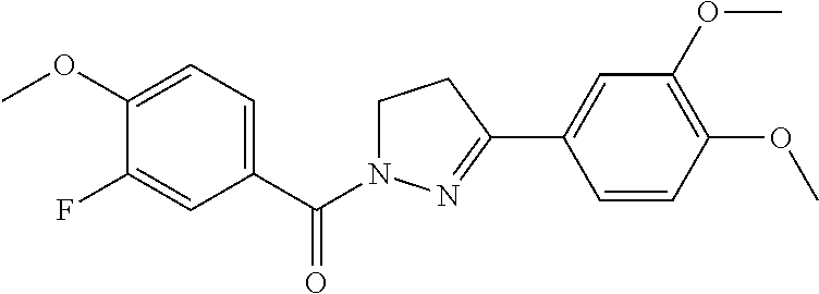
C1(OC)=CC=C(C(=O)N2CCC(C3=CC(OC)=C(OC)C=C3)=N2)C=C1F
